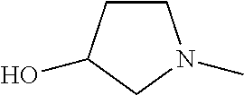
C1C(O)CN(C)C1
